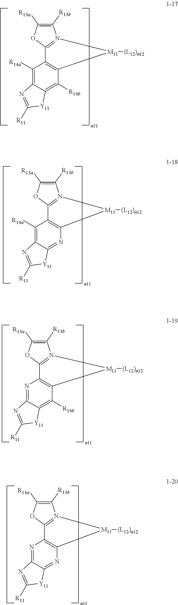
C1([R13b])=C([R13a])OC2=N1[M11]([(L12)n12])C1=C2C([R14a])=C2C(=C1[R14b])[Y11]C([R11])=N2.C1([R13b])=C([R13a])OC2=N1[M11]([(L12)n12])C1=C2C([R14a])=C2C(=N1)[Y11]C([R11])=N2.C1([R13b])=C([R13a])OC2=N1[M11]([(L12)n12])C1=C2N=C2C(=C1[R14b])[Y11]C([R11])=N2.C1([R13b])=C([R13a])OC2=N1[M11]([(L12)n12])C1=C2N=C2C(=N1)[Y11]C([R11])=N2
